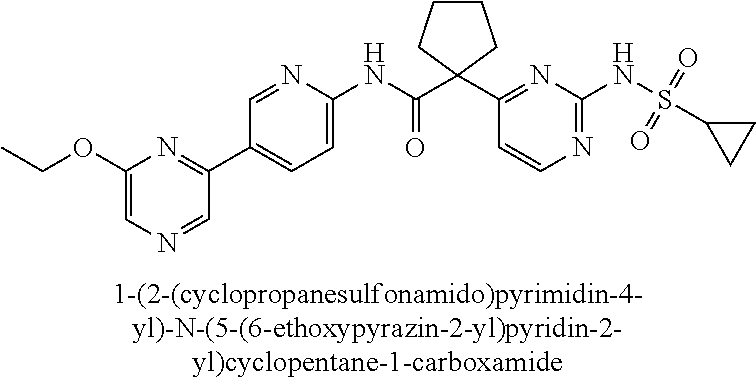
N1=C(NS(=O)(=O)C2CC2)N=C(C2(C(NC3=CC=C(C4=NC(OCC)=CN=C4)C=N3)=O)CCCC2)C=C1
